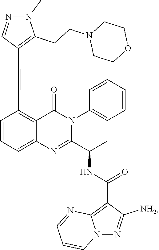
C1=CC=C2C(=C1C#CC1=C(CCN3CCOCC3)N(C)N=C1)C(=O)N(C1=CC=CC=C1)C(C(C)NC(=O)C1=C3N(N=C1[NH2])C=CC=N3)=N2
